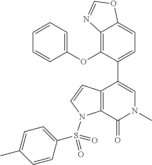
C1(OC2=C3C(=CC=C2C2=CN(C)C(=O)C4=C2C=CN4S(=O)(C2=CC=C(C)C=C2)=O)OC=N3)=CC=CC=C1
